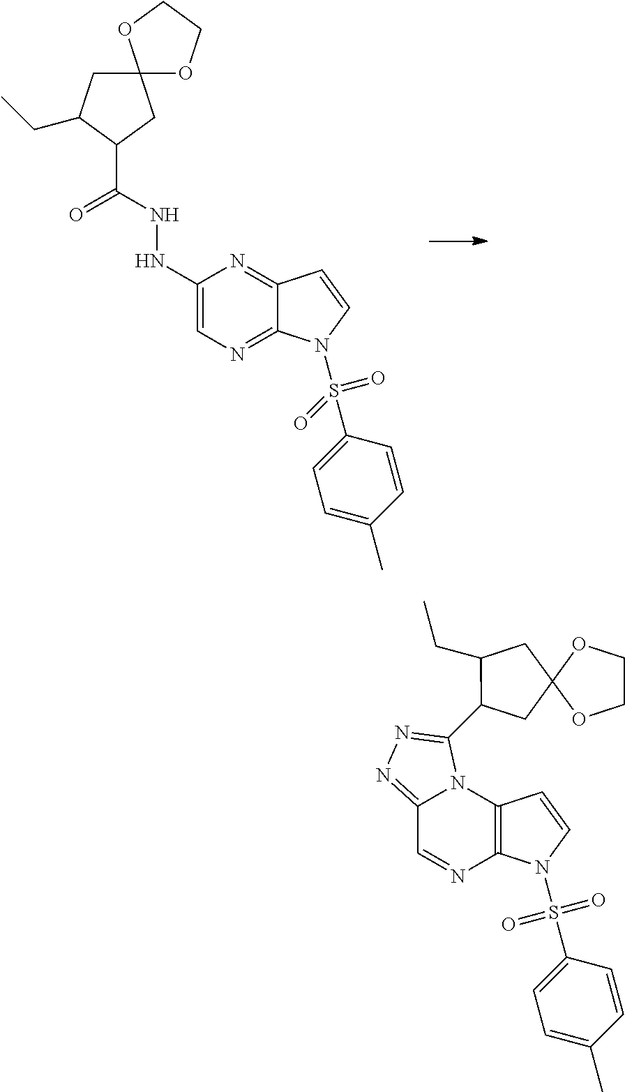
C1=C(NNC(C2CC3(CC2CC)OCCO3)=O)N=C2C(=N1)N(S(C1=CC=C(C)C=C1)(=O)=O)C=C2.C1=NC2=C(N3C1=NN=C3C1CC3(CC1CC)OCCO3)C=CN2S(C1=CC=C(C)C=C1)(=O)=O
